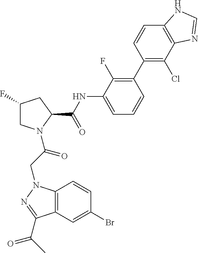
C12=C(N(CC(=O)N3CC(F)CC3C(NC3=CC=CC(C4=C(Cl)C5=C(C=C4)NC=N5)=C3F)=O)N=C1C(C)=O)C=CC(Br)=C2
